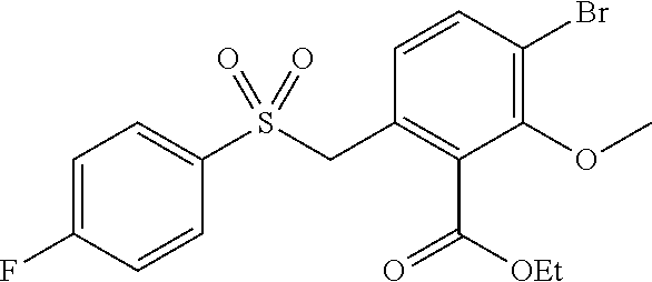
C1=C(F)C=CC(S(CC2=C(C(=O)[OEt])C(OC)=C(Br)C=C2)(=O)=O)=C1
